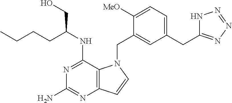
N1=C(NC(CCCC)CO)C2=C(N=C1N)C=CN2CC1=CC(CC2=NN=NN2)=CC=C1[MeO]
